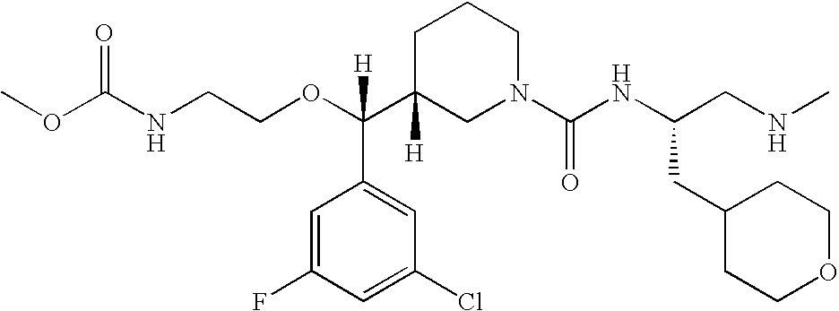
O=C(NCCOC(C1([H])CN(C(NC(CNC)CC2CCOCC2)=O)CCC1)(C1=CC(Cl)=CC(F)=C1)[H])OC
